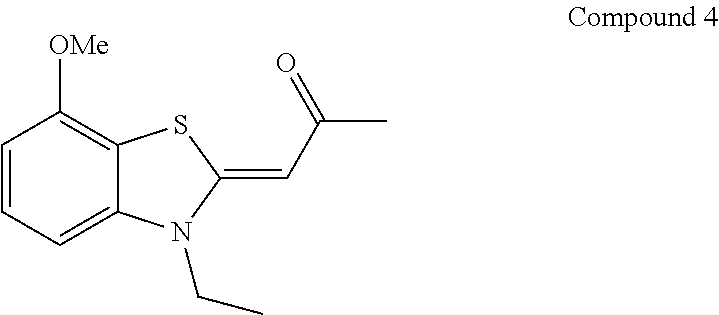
C12=CC=CC([OMe])=C1SC(=CC(C)=O)N2CC
